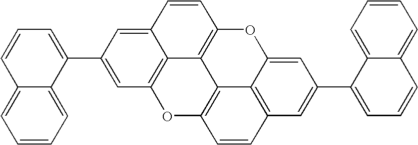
C1=C(C2=CC3=C4C(=C2)C=CC2=C4C4=C(O3)C=CC3=C4C(=CC(C4=CC=CC5=CC=CC=C45)=C3)O2)C2=CC=CC=C2C=C1
